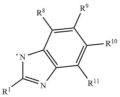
C1([R1])=NC2=C(N1)C([R8])=C([R9])C([R10])=C2[R11]
